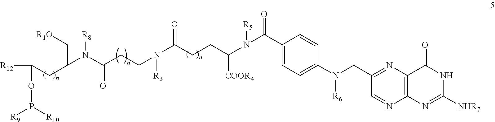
N(C(C1=CC=C(N(CC2=NC3=C(N=C2)N=C([NHR7])NC3=O)[R6])C=C1)=O)(C(CCC(N([R3])CCC(N(C(C[R1O])CC([R12])OP([R9])[R10])[R8])=O)=O)[COOR4])[R5]
